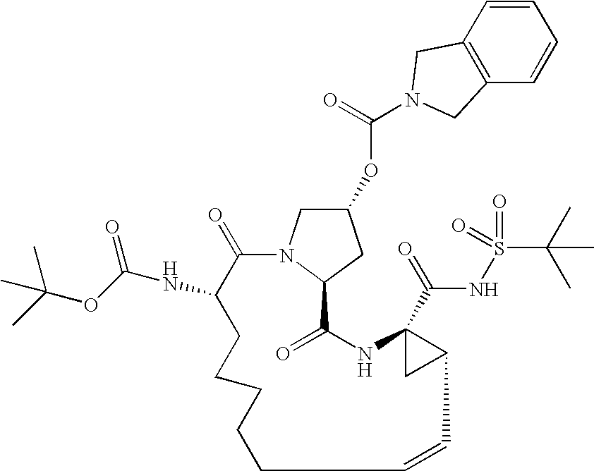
C1=CC2=C(C=C1)CN(C(=O)OC1CN3C(C1)C(=O)NC1(C(=O)NS(=O)(=O)C(C)(C)C)CC1C=CCCCCCC(NC(=O)OC(C)(C)C)C3=O)C2
